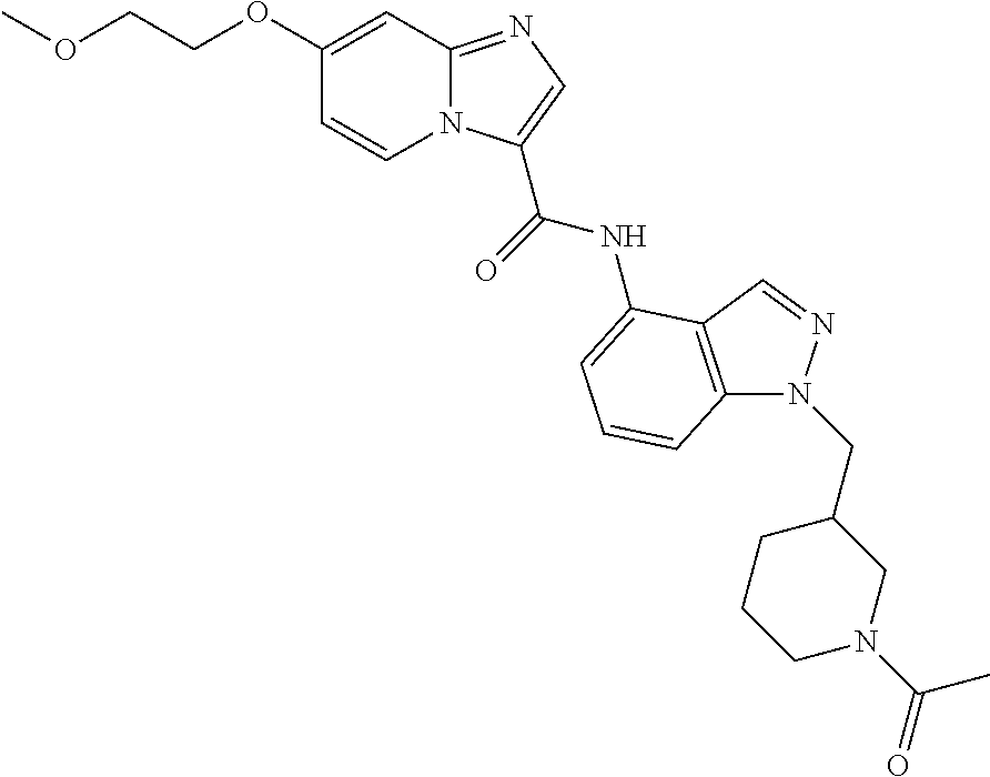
C1(OCCOC)=CC2=NC=C(C(NC3=CC=CC4=C3C=NN4CC3CCCN(C(=O)C)C3)=O)N2C=C1
